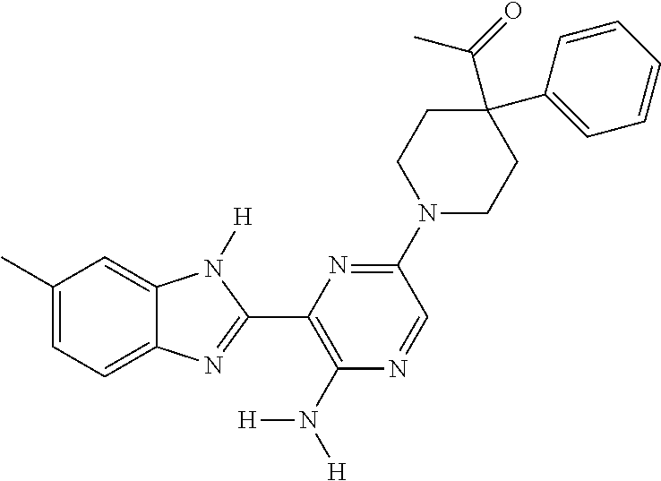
C1(C)=CC=C2C(=C1)N([H])C(C1=C(N([H])[H])N=CC(N3CCC(C(=O)C)(C4=CC=CC=C4)CC3)=N1)=N2
